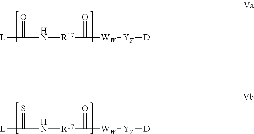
[L]C(N[R17]C([WW][YY][D])=O)=O.[L]C(N[R17]C([WW][YY][D])=O)=S
